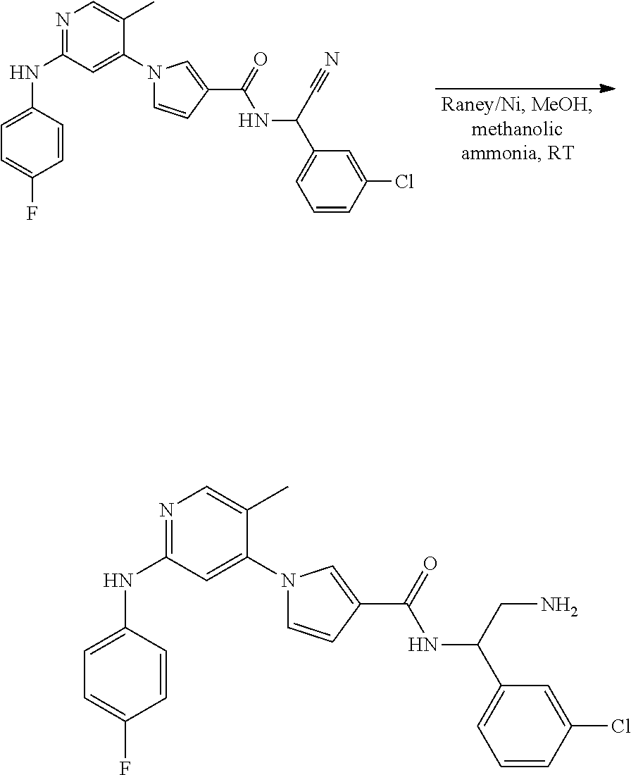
N1=C(NC2=CC=C(F)C=C2)C=C(N2C=CC(C(=O)NC(C3=CC=CC(Cl)=C3)C#N)=C2)C(C)=C1.N1=C(NC2=CC=C(F)C=C2)C=C(N2C=CC(C(=O)NC(C3=CC=CC(Cl)=C3)CN)=C2)C(C)=C1
